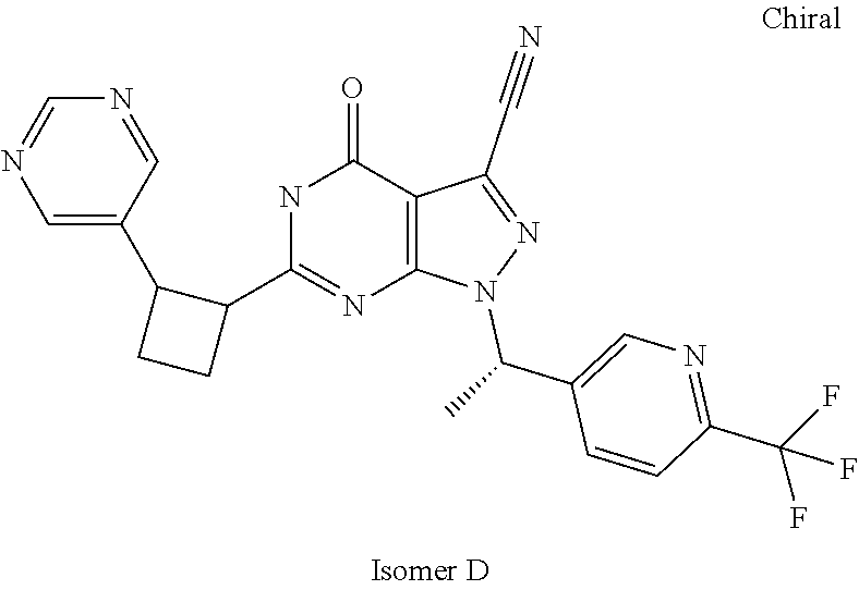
C1=CC(C(C)N2N=C(C#N)C3=C2N=C(C2CCC2C2=CN=CN=C2)NC3=O)=CN=C1C(F)(F)F
